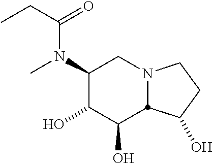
C1(N(C(CC)=O)C)C(O)C(O)C2N(C1)CCC2O
